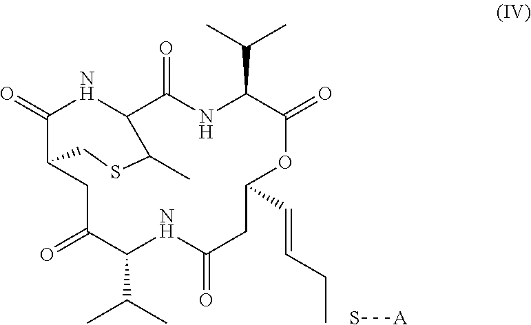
O=C1NC2C(=O)NC(C(C)C)C(=O)OC(C=CCC)CC(=O)NC(C(C)C)C(=O)CC1CSC2C.S[A]
